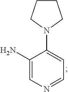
C1(N)=CN=CC=C1N1CCCC1
